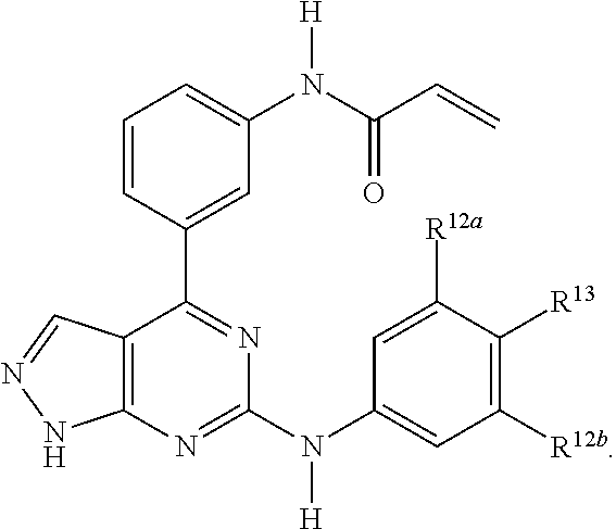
C1=CC(C2=NC(N(C3=CC([R12b])=C([R13])C([R12a])=C3)[H])=NC3=C2C=NN3)=CC(N([H])C(=O)C=C)=C1
